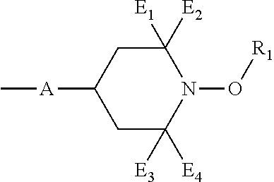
C1C([E3])([E4])N(O[R1])C([E1])([E2])CC1[A]C
